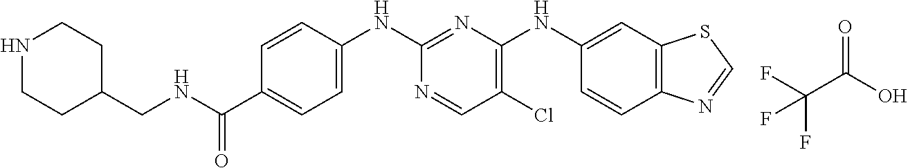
C12=C(C=CC(NC3=C(Cl)C=NC(NC4=CC=C(C(NCC5CCNCC5)=O)C=C4)=N3)=C1)N=CS2.O=C(C(F)(F)F)O
